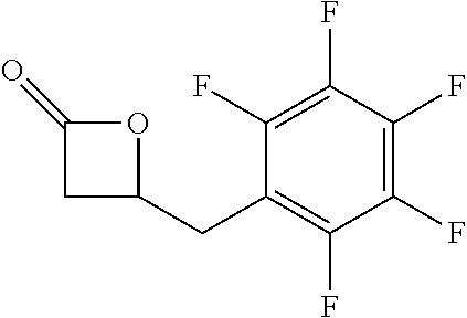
C1(F)=C(F)C(F)=C(F)C(CC2OC(=O)C2)=C1F
